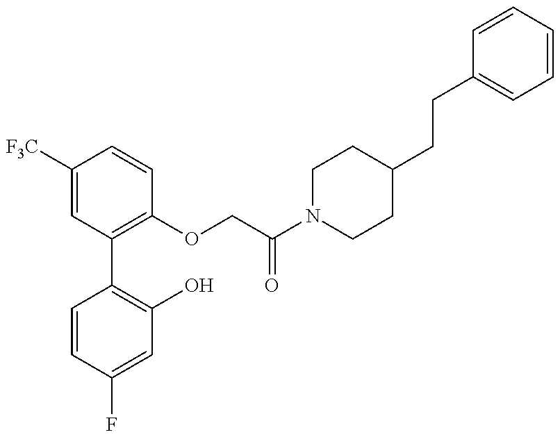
C1=CC(F)=CC(O)=C1C1=C(OCC(N2CCC(CCC3=CC=CC=C3)CC2)=O)C=CC([F3C])=C1
